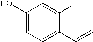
OC1=CC=C(C=C)C(F)=C1
